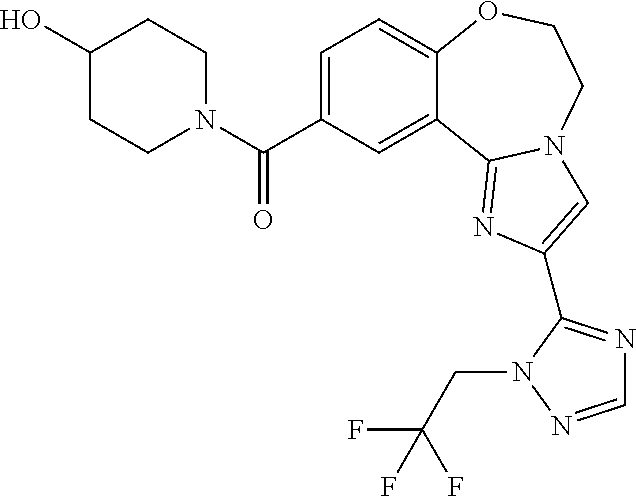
C1=C(C(=O)N2CCC(O)CC2)C=C2C(=C1)OCCN1C2=NC(C2=NC=NN2CC(F)(F)F)=C1
